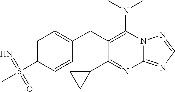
N(C1=C(CC2=CC=C(S(C)(=N)=O)C=C2)C(C2CC2)=NC2=NC=NN12)(C)C
